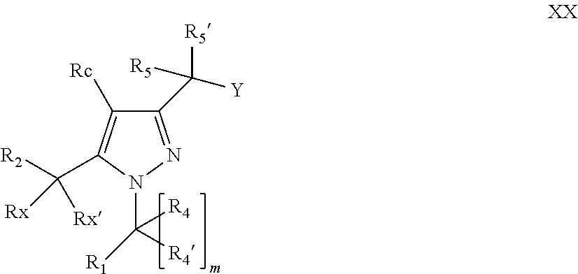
C1(C([Y])([R5])[R5])=NN(C([R4])([R4])[R1])C(C([R2])([Rx])[Rx])=C1[Rc]
